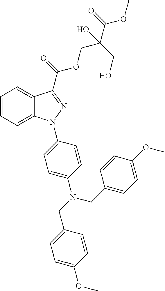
C1=CC=C2C(=C1)C(C(=O)OCC(C(=O)OC)(CO)O)=NN2C1=CC=C(N(CC2=CC=C(OC)C=C2)CC2=CC=C(OC)C=C2)C=C1
